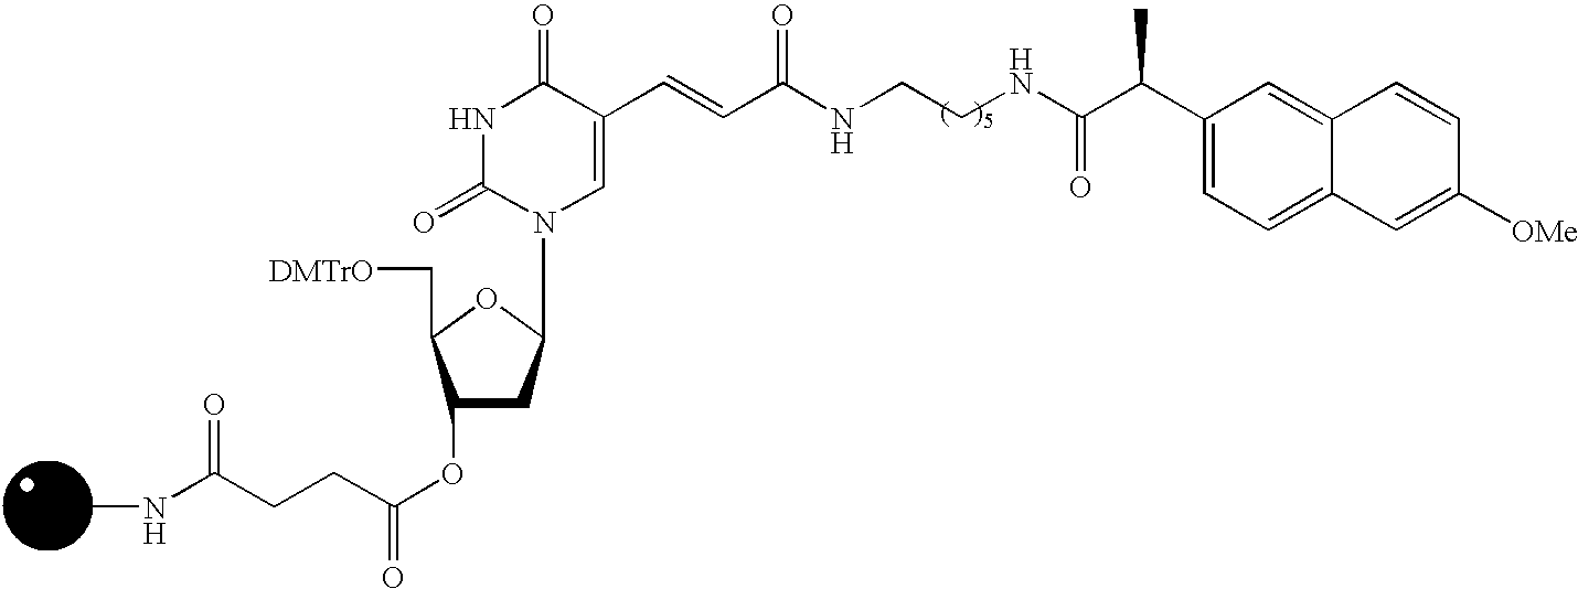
C(C(NCCNC(C=CC1=CN(C2CC(OC(=O)CCC(NC)=O)C(C[DMTrO])O2)C(=O)NC1=O)=O)=O)(C1=CC=C2C(=C1)C=CC([OMe])=C2)C
